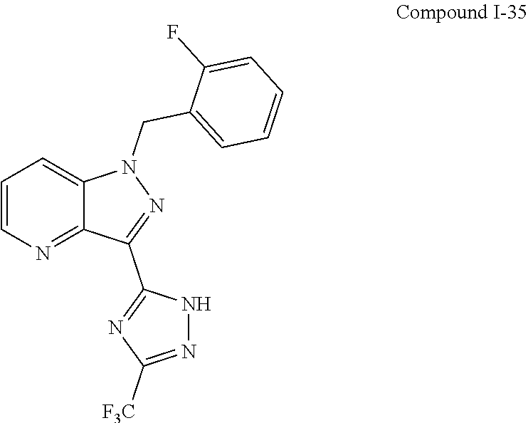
C1=CN=C2C(=C1)N(CC1=CC=CC=C1F)N=C2C1=NC([F3C])=NN1
